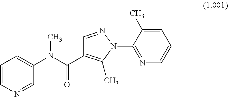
C1=CN=CC(N(C(C2=C(C)N(C3=NC=CC=C3C)N=C2)=O)C)=C1
